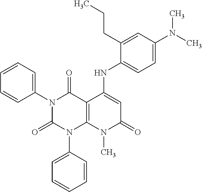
C1(N2C(=O)N(C3=CC=CC=C3)C3=C(C2=O)C(NC2=CC=C(N(C)C)C=C2CCC)=CC(=O)N3C)=CC=CC=C1
